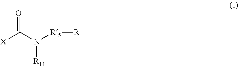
O=C(N([R5][R])[R11])[X]
